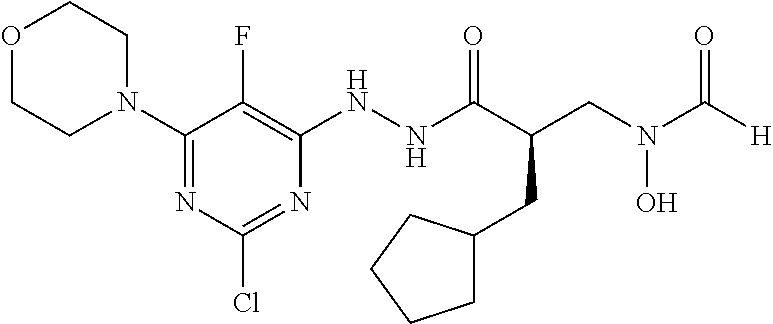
C1(N2CCOCC2)=NC(Cl)=NC(NNC(C(CN(C([H])=O)O)CC2CCCC2)=O)=C1F
